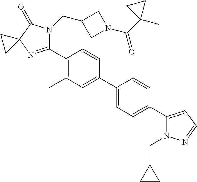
C1(C2=C(C)C=C(C3=CC=C(C4=CC=NN4CC4CC4)C=C3)C=C2)=NC2(C(=O)N1CC1CN(C(C3(C)CC3)=O)C1)CC2
